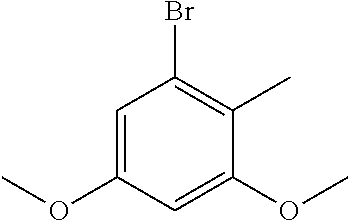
C1=C(OC)C=C(OC)C(C)=C1Br
